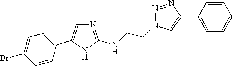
N1=C(NCCN2N=NC(C3=CC=C(C)C=C3)=C2)NC(C2=CC=C(Br)C=C2)=C1
